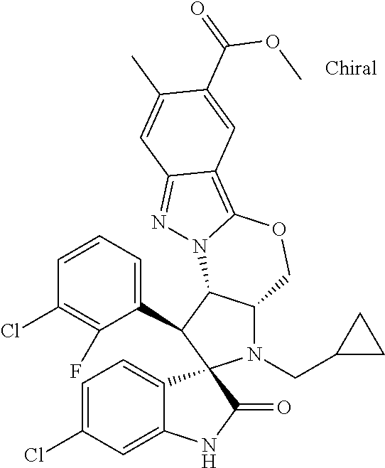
C1=CC=C(C2C3C(N(CC4CC4)C24C2=CC=C(Cl)C=C2NC4=O)COC2=C4C(=NN32)C=C(C)C(C(OC)=O)=C4)C(F)=C1Cl
